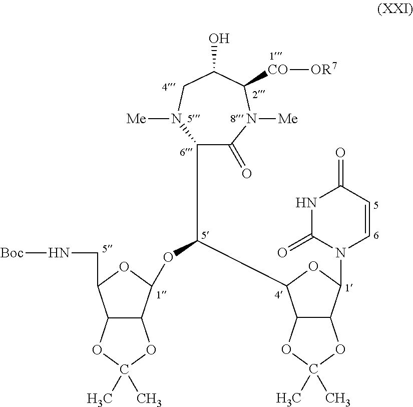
C1(C(OC2C3C(C(CN[Boc])O2)OC(C)(C)O3)C2C3C(C(N4C=CC(=O)NC4=O)O2)OC(C)(C)O3)C(=O)N([Me])C([CO][OR7])C(O)CN1[Me]
